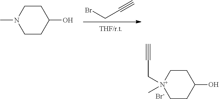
BrCC#C.C1CC(O)CCN1C.C1CC(O)CC[N+]1(CC#C)C.[Br-]
